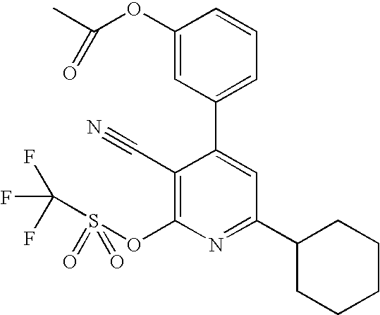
C1(OC(C)=O)=CC(C2=CC(C3CCCCC3)=NC(OS(C(F)(F)F)(=O)=O)=C2C#N)=CC=C1
